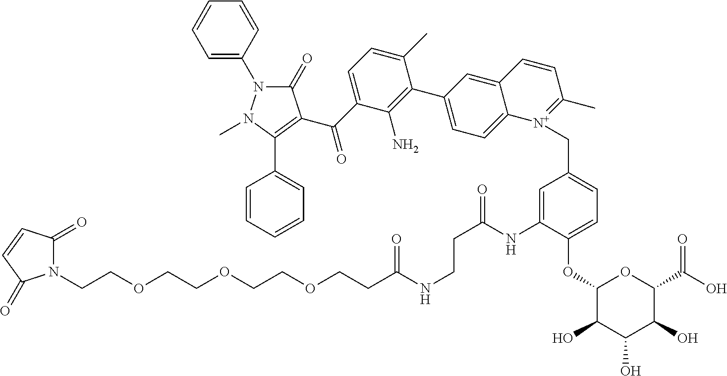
N1(CCOCCOCCOCCC(NCCC(=O)NC2=CC(C[N+]3=C(C)C=CC4=CC(C5=C(N)C(C(C6=C(C7=CC=CC=C7)N(C)N(C7=CC=CC=C7)C6=O)=O)=CC=C5C)=CC=C43)=CC=C2OC2C(O)C(O)C(O)C(C(O)=O)O2)=O)C(=O)C=CC1=O
